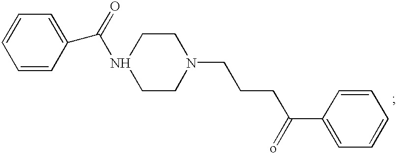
C1=CC(C(N2CCN(CCCC(C3=CC=CC=C3)=o)CC2)=O)=CC=C1
